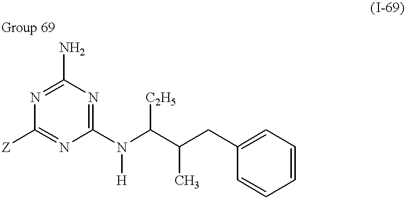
C1(N(C(C(CC2=CC=CC=C2)C)[C2H5])[H])=NC(N)=NC([Z])=N1
